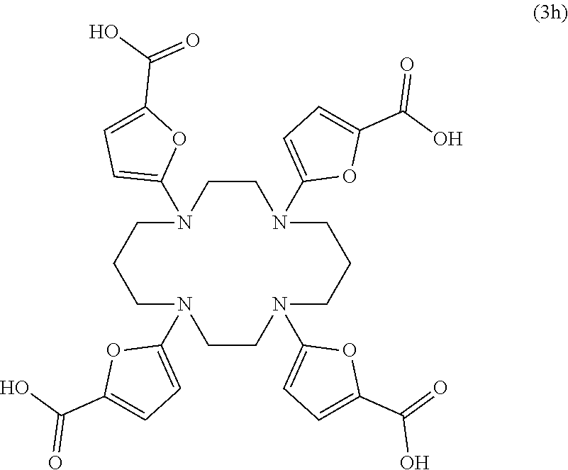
C1CN(C2=CC=C(C(O)=O)O2)CCCN(C2=CC=C(C(=O)O)O2)CCN(C2=CC=C(C(O)=O)O2)CCCN1C1=CC=C(C(O)=O)O1
